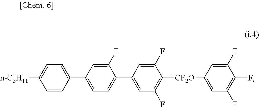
C1=C([n-C5H11])C=CC(C2=CC=C(C3=CC(F)=C([CF2O]C4=CC(F)=C(F)C(F)=C4)C(F)=C3)C(F)=C2)=C1
